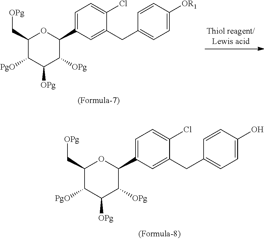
C1=C(C2C([OPg])C([OPg])C([PgO])C(C[OPg])O2)C=C(CC2=CC=C([OR1])C=C2)C(Cl)=C1.C1=C(C2C([OPg])C([OPg])C([PgO])C(C[OPg])O2)C=C(CC2=CC=C(O)C=C2)C(Cl)=C1
